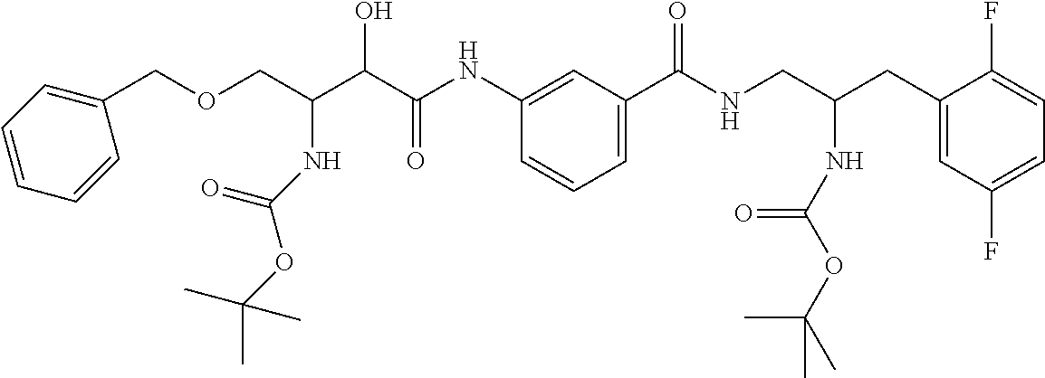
C(C(C(C(NC1=CC(C(NCC(CC2=CC(F)=CC=C2F)NC(OC(C)(C)C)=O)=O)=CC=C1)=O)O)NC(OC(C)(C)C)=O)OCC1=CC=CC=C1
